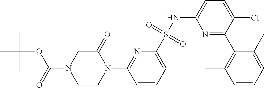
C1=CC=C(S(NC2=CC=C(Cl)C(C3=C(C)C=CC=C3C)=N2)(=O)=O)N=C1N1C(=O)CN(C(OC(C)(C)C)=O)CC1
